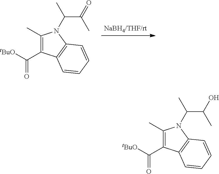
C1(C)=C(C([tBuO])=O)C2=C(C=CC=C2)N1C(C(O)C)C.C1(C)=C(C([tBuO])=O)C2=C(C=CC=C2)N1C(C(=O)C)C
